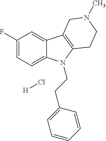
C1(F)=CC=C2C(=C1)C1=C(N2CCC2=CC=CC=C2)CCN(C)C1.[H]Cl
